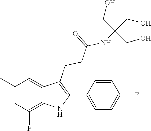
N(C(CCC1=C(C2=CC=C(F)C=C2)NC2=C(F)C=C(C)C=C12)=O)C(CO)(CO)CO
